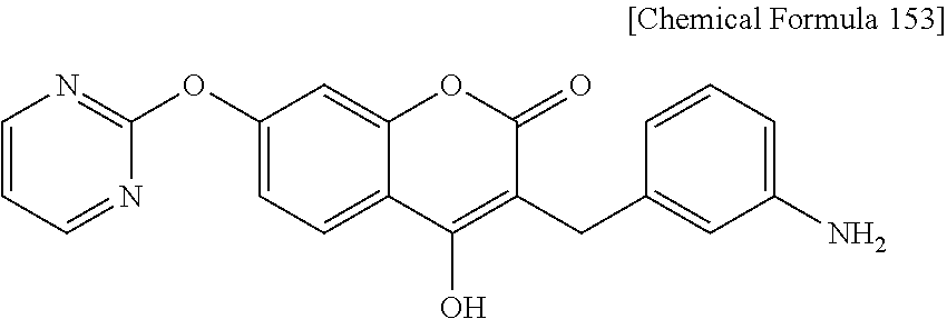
C1=C(OC2=NC=CC=N2)C=C2C(=C1)C(O)=C(CC1=CC(N)=CC=C1)C(=O)O2
